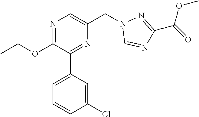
C1(OCC)=NC=C(CN2C=NC(C(=O)OC)=N2)N=C1C1=CC=CC(Cl)=C1
